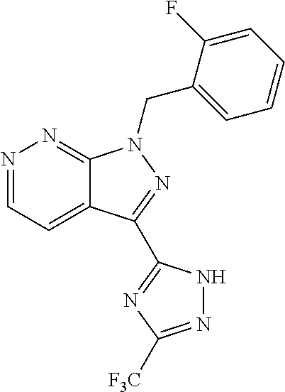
C12=CC=NN=C1N(CC1=CC=CC=C1F)N=C2C1=NC([F3C])=NN1
